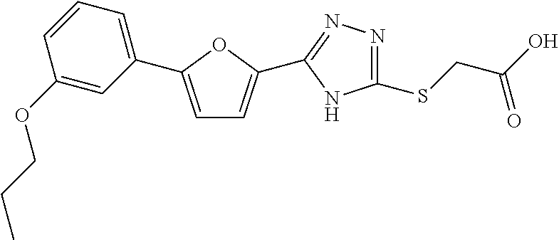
C1=C(C2=CC=CC(OCCC)=C2)OC(C2=NN=C(SCC(O)=O)N2)=C1
